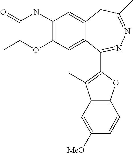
C12=C(C=C3C(=C1)CC(C)=NN=C3C1=C(C)C3=C(O1)C=CC([MeO])=C3)OC(C)C(=O)N2
